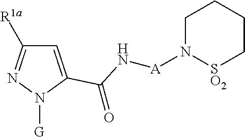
C1=C(C(N[A]N2[SO2]CCCC2)=O)N([G])N=C1[R1a]
